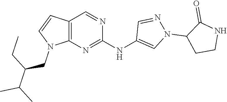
C12=C(N=C(NC3=CN(C4CCNC4=O)N=C3)N=C1)N(CC(C(C)C)CC)C=C2
